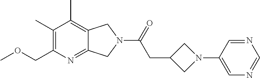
C1(C)=C(COC)N=C2C(=C1C)CN(C(=O)CC1CN(C3=CN=CN=C3)C1)C2
